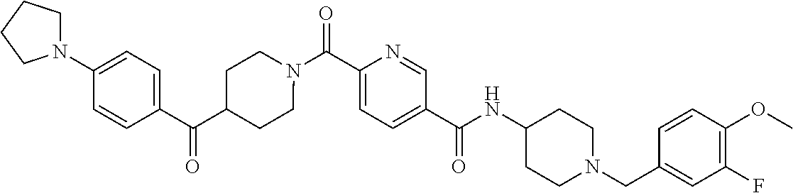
N(C(C1=CC=C(C(=O)N2CCC(C(C3=CC=C(N4CCCC4)C=C3)=O)CC2)N=C1)=O)C1CCN(CC2=CC(F)=C(OC)C=C2)CC1
